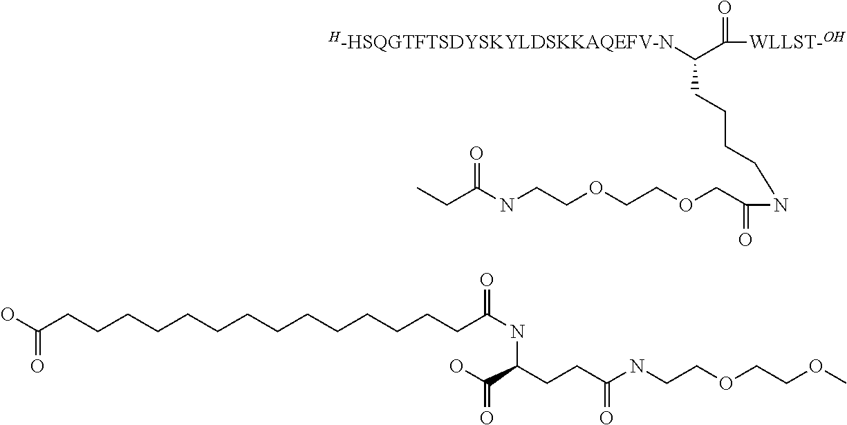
N(CCCCC(C(=O)[WLLST-OH])[H-HSQGTFTSDYSKYLDSKKAQEFV-N])C(=O)COCCOCCNC(CC)=O.C(CCCCCCCCCCCCCC(O)=O)C(NC(CCC(=O)NCCOCCOC)C(O)=O)=O
